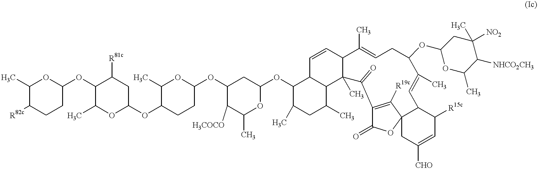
CC1OC(OC2C(C)OC(OC3C(C)OC(OC4C([H3COCO])C(C)OC(OC5C(C)CC(C)C6C5C=CC5C6(C)C(=O)C6=C([R19c])C7(C(C=C(C)C(OC8OC(C)C([NHCO2CH3])C(C)([NO2])C8)CC=C5C)C([R15c])C=C([CHO])C7)OC6=O)C4)CC3)CC2[R81c])CCC1[R82c]
